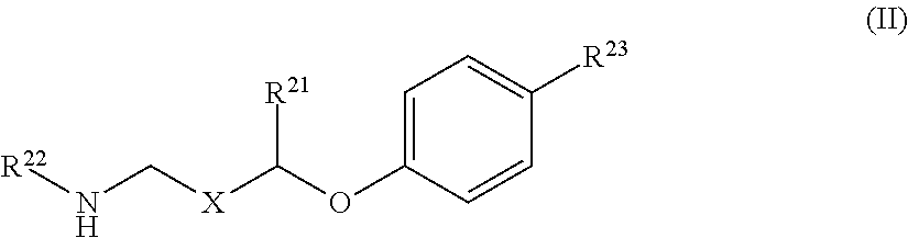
[R22]NC[X]C(OC1=CC=C([R23])C=C1)[R21]
